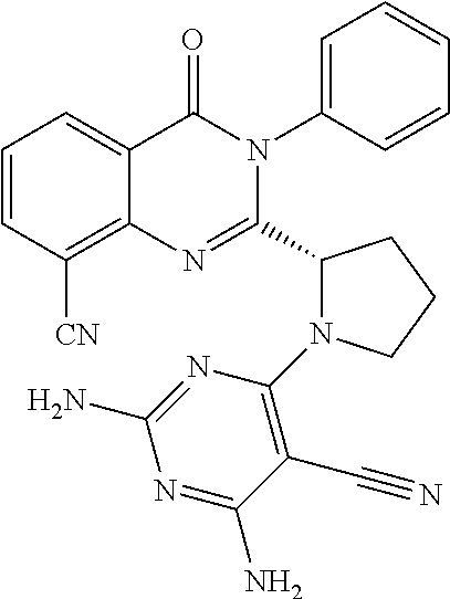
C1=CC([CN])=C2C(=C1)C(=O)N(C1=CC=CC=C1)C(C1N(C3=C(C#N)C(N)=NC(N)=N3)CCC1)=N2
